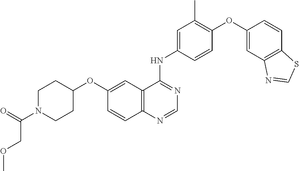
O(C1=CC2=C(C=C1)N=CN=C2NC1=CC(C)=C(OC2=CC3=C(C=C2)SC=N3)C=C1)C1CCN(C(=O)COC)CC1
